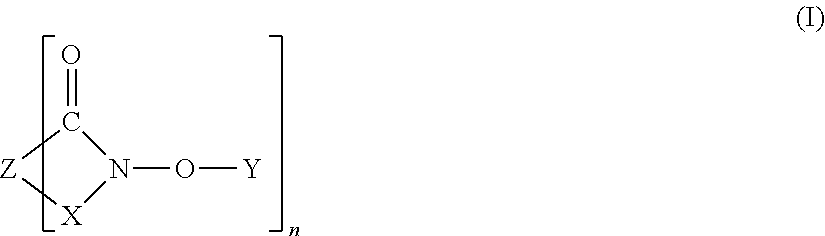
[Z]1[X]N(O[Y])C1=O
